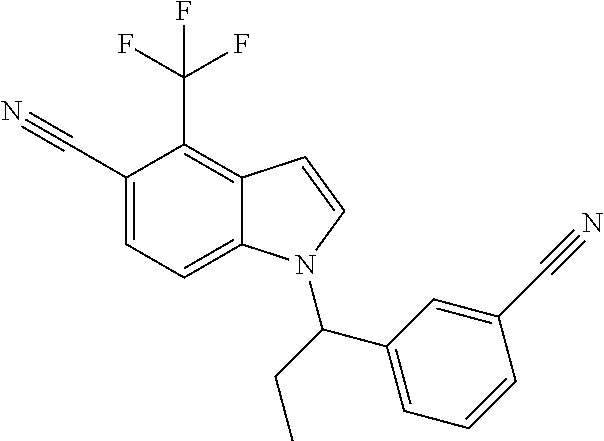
C12=C(C(F)(F)F)C(C#N)=CC=C1N(C(CC)C1=CC=CC(C#N)=C1)C=C2
